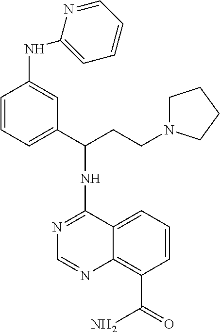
C1(NC(CCN2CCCC2)C2=CC=CC(NC3=CC=CC=N3)=C2)=NC=NC2=C(C(=O)N)C=CC=C12
